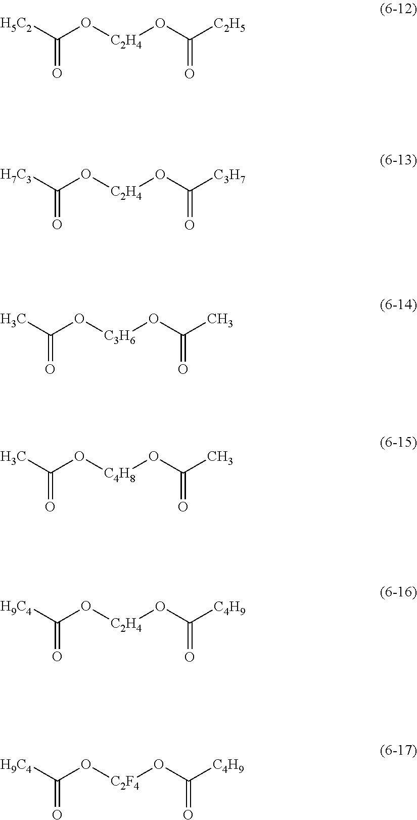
C(O[C2H4]OC([C2H5])=O)([H5C2])=O.C(O[C2H4]OC([C3H7])=O)([H7C3])=O.C(O[C3H6]OC(C)=O)(C)=O.C(O[C4H8]OC(C)=O)(C)=O.C(O[C2H4]OC([C4H9])=O)([H9C4])=O.C(O[C2F4]OC(=O)[C4H9])([H9C4])=O
